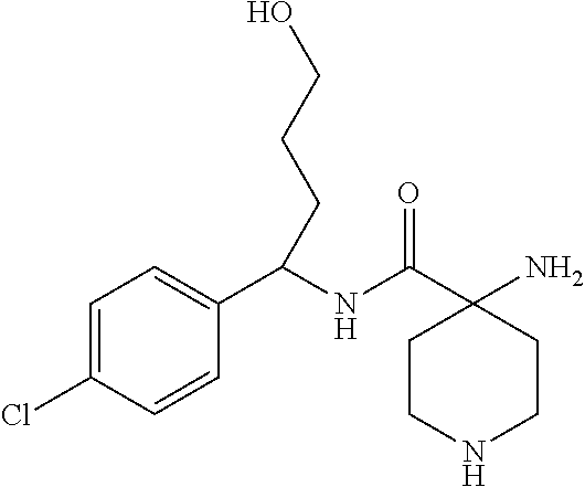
C1=C(Cl)C=CC(C(NC(=O)C2(N)CCNCC2)CCCO)=C1
